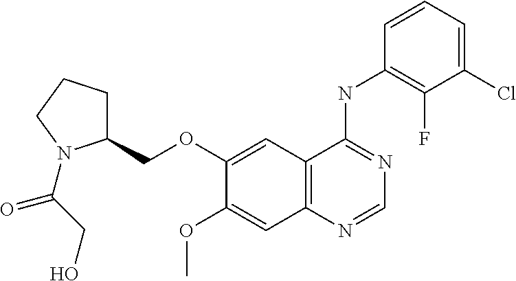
O(C1=CC2=C(C=C1OC)N=CN=C2NC1=C(F)C(Cl)=CC=C1)CC1CCCN1C(CO)=O
